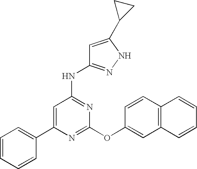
C1(C2=CC=CC=C2)=CC(NC2=NNC(C3CC3)=C2)=NC(OC2=CC3=C(C=C2)C=CC=C3)=N1
